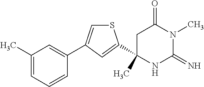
C1C(C)(C2=CC(C3=CC(C)=CC=C3)=CS2)NC(=N)N(C)C1=O
